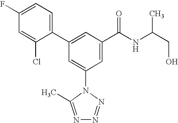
C1(C2=CC(C(NC(CO)C)=O)=CC(N3C(C)=NN=N3)=C2)=CC=C(F)C=C1Cl
